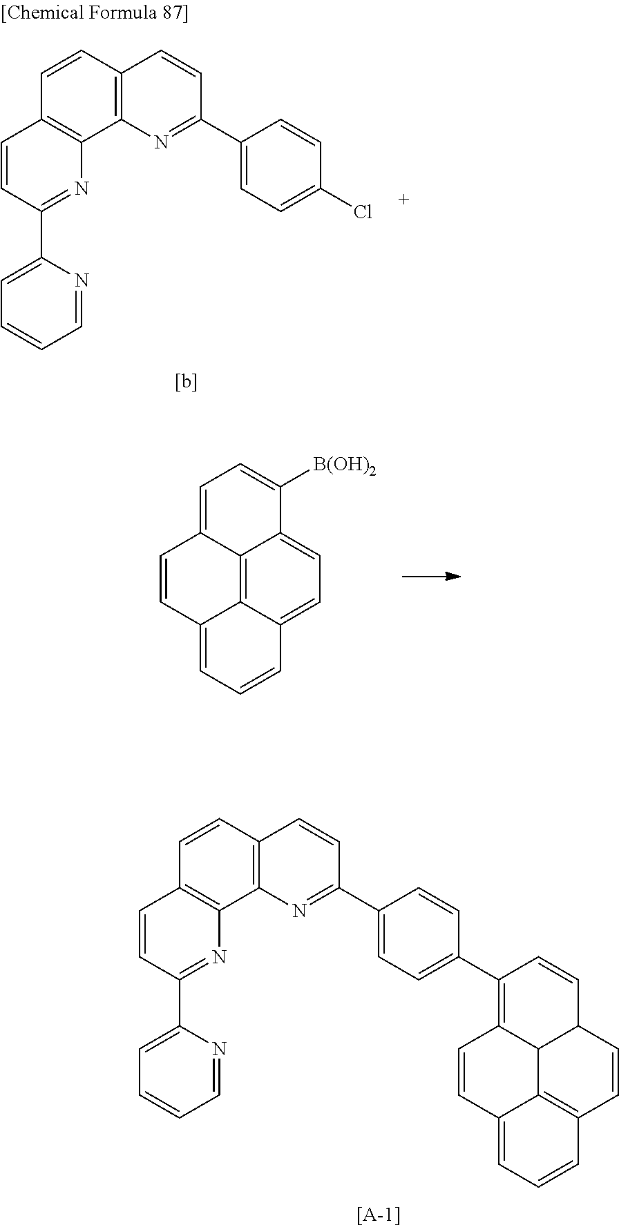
C12=C(C3=C(C=C1)C=CC(C1=CC=C(Cl)C=C1)=N3)N=C(C1=CC=CC=N1)C=C2.C12C3=C4C=CC1C=CC(C1=CC=C(C5=NC6=C(C=CC7=C6N=C(C6=CC=CC=N6)C=C7)C=C5)C=C1)=C2C=CC3=CC=C4.[[A-1]].C12=C3C4=CC=C1C([B(OH)2])=CC=C2C=CC3=CC=C4
